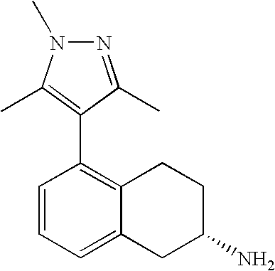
C1=CC=C2C(=C1C1=C(C)N(C)N=C1C)CCC(N)C2
